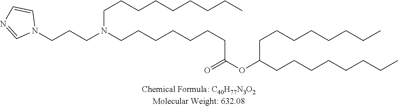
N1(CCCN(CCCCCCCC(=O)OC(CCCCCCCC)CCCCCCCC)CCCCCCCCC)C=CN=C1
